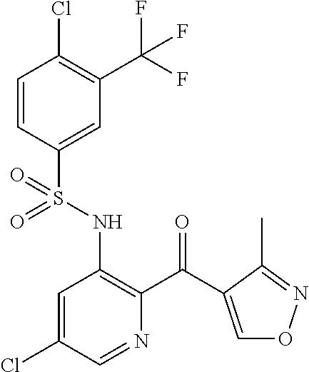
C1=CC(S(NC2=C(C(=O)C3=CON=C3C)N=CC(Cl)=C2)(=O)=O)=CC(C(F)(F)F)=C1Cl
